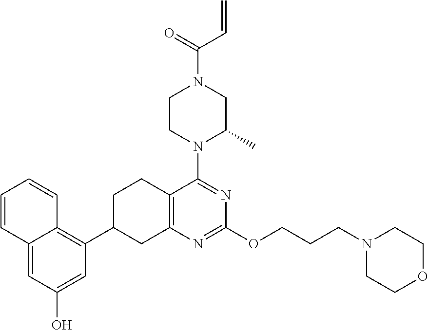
C1=C(O)C=C2C(=C1C1CC3=C(CC1)C(N1C(C)CN(C(=O)C=C)CC1)=NC(OCCCN1CCOCC1)=N3)C=CC=C2
